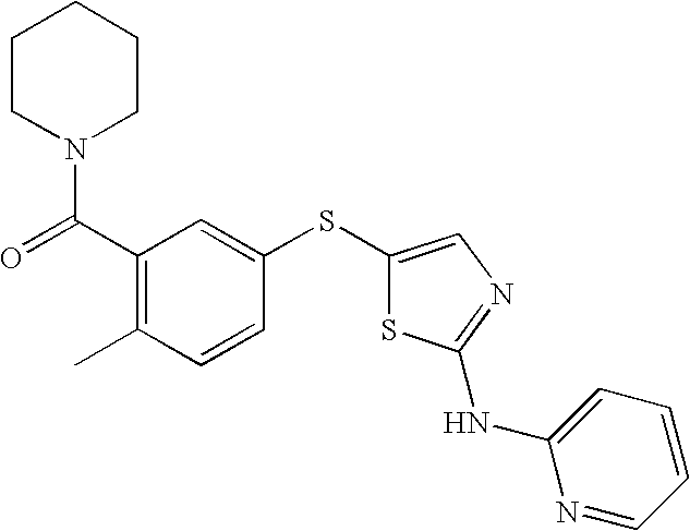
C(C1=C(C)C=CC(SC2=CN=C(NC3=CC=CC=N3)S2)=C1)(=O)N1CCCCC1
